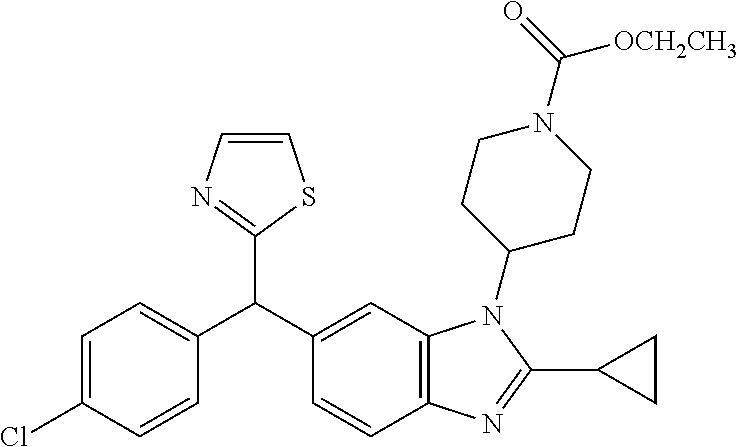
C1=C(Cl)C=CC(C(C2=CC3=C(C=C2)N=C(C2CC2)N3C2CCN(C([OCH2CH3])=O)CC2)C2=NC=CS2)=C1
